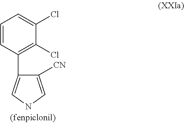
C1=CC(C2=CNC=C2[CN])=C(Cl)C(Cl)=C1
